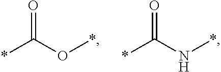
*C(O*)=O.*C(N*)=O
